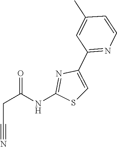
C(C#N)C(=O)NC1=NC(C2=NC=CC(C)=C2)=CS1
